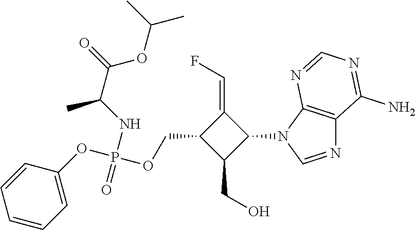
N1=CN(C2C(=CF)C(COP(OC3=CC=CC=C3)(NC(C)C(OC(C)C)=O)=O)C2CO)C2=C1C(N)=NC=N2
